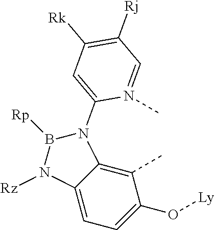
C1(C)=C2C(=CC=C1O[Ly])N([Rz])B([Rp])N2C1=CC([Rk])=C([Rj])C=N1C
